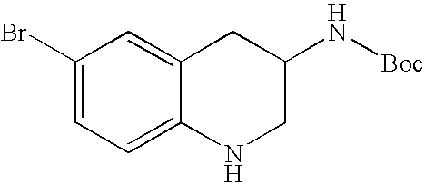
C1(Br)=CC=C2C(=C1)CC(N[Boc])CN2
